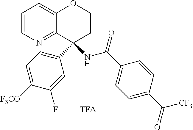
C1=CN=C2C(=C1)OCCC2(C1=CC=C([F3CO])C(F)=C1)NC(C1=CC=C(C([CF3])=O)C=C1)=O.[TFA]
